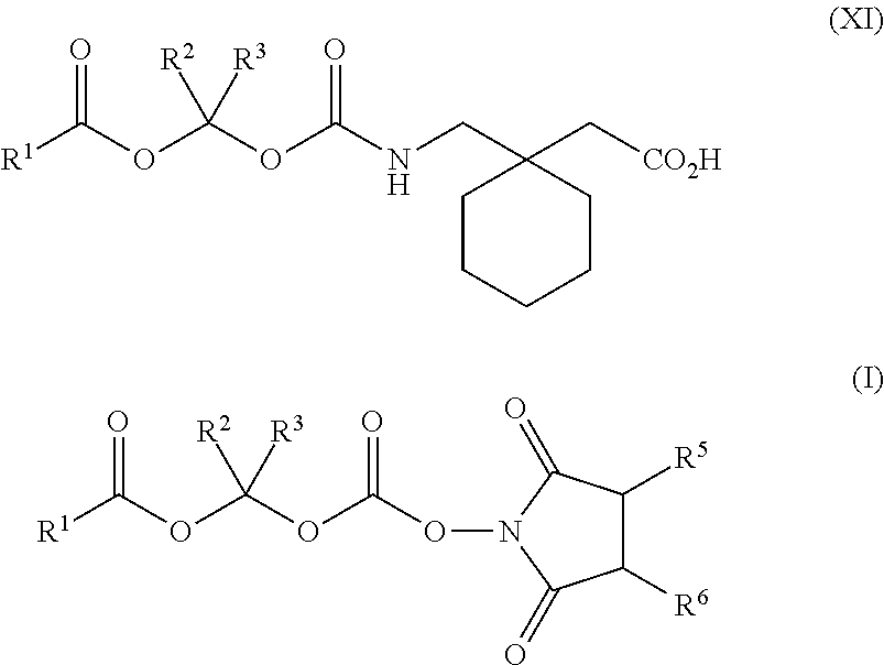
C1CCCCC1(C[CO2H])CNC(OC(OC([R1])=O)([R2])[R3])=O.O(C(OC(OC([R1])=O)([R2])[R3])=O)N1C(=O)C([R5])C([R6])C1=O
